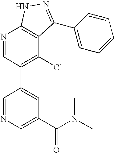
N1=CC(C2=CC(C(N(C)C)=O)=CN=C2)=C(Cl)C2=C1NN=C2C1=CC=CC=C1
